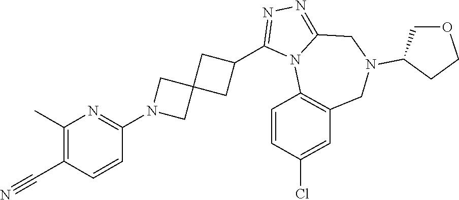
C1(C)=C(C#N)C=CC(N2CC3(C2)CC(C2=NN=C4N2C2=C(CN(C5COCC5)C4)C=C(Cl)C=C2)C3)=N1
